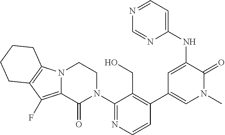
N12C(=C(F)C3=C1CCCC3)C(=O)N(C1=NC=CC(C3=CN(C)C(=O)C(NC4=CC=NC=N4)=C3)=C1CO)CC2
